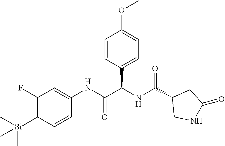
C1=CC(C(NC(C2CNC(=O)C2)=O)C(NC2=CC(F)=C([Si](C)(C)C)C=C2)=O)=CC=C1OC
